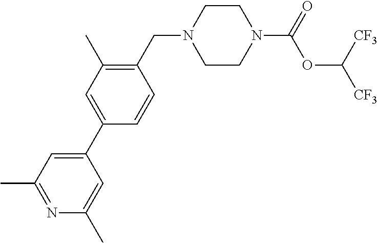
C1CN(C(=O)OC([CF3])[CF3])CCN1CC1=C(C)C=C(C2=CC(C)=NC(C)=C2)C=C1
